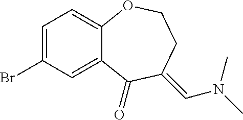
C1(=O)C(=CN(C)C)CCOC2=CC=C(Br)C=C12
